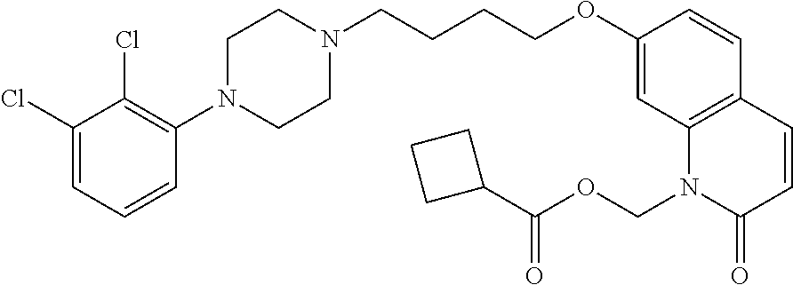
C1(Cl)=CC=CC(N2CCN(CCCCOC3=CC4=C(C=C3)C=CC(=O)N4COC(=O)C3CCC3)CC2)=C1Cl
